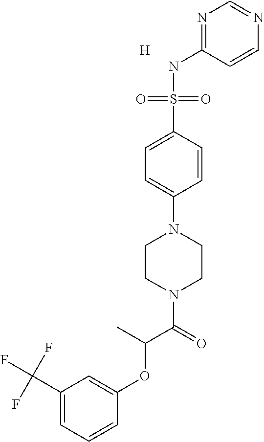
C1(C(F)(F)F)=CC=CC(OC(C)C(=O)N2CCN(C3=CC=C(S(NC4=NC=NC=C4)(=O)=O)C=C3)CC2)=C1.[H]
